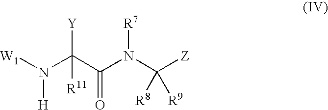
N([H])([W1])C(C(N(C([Z])([R9])[R8])[R7])=O)([Y])[R11]
